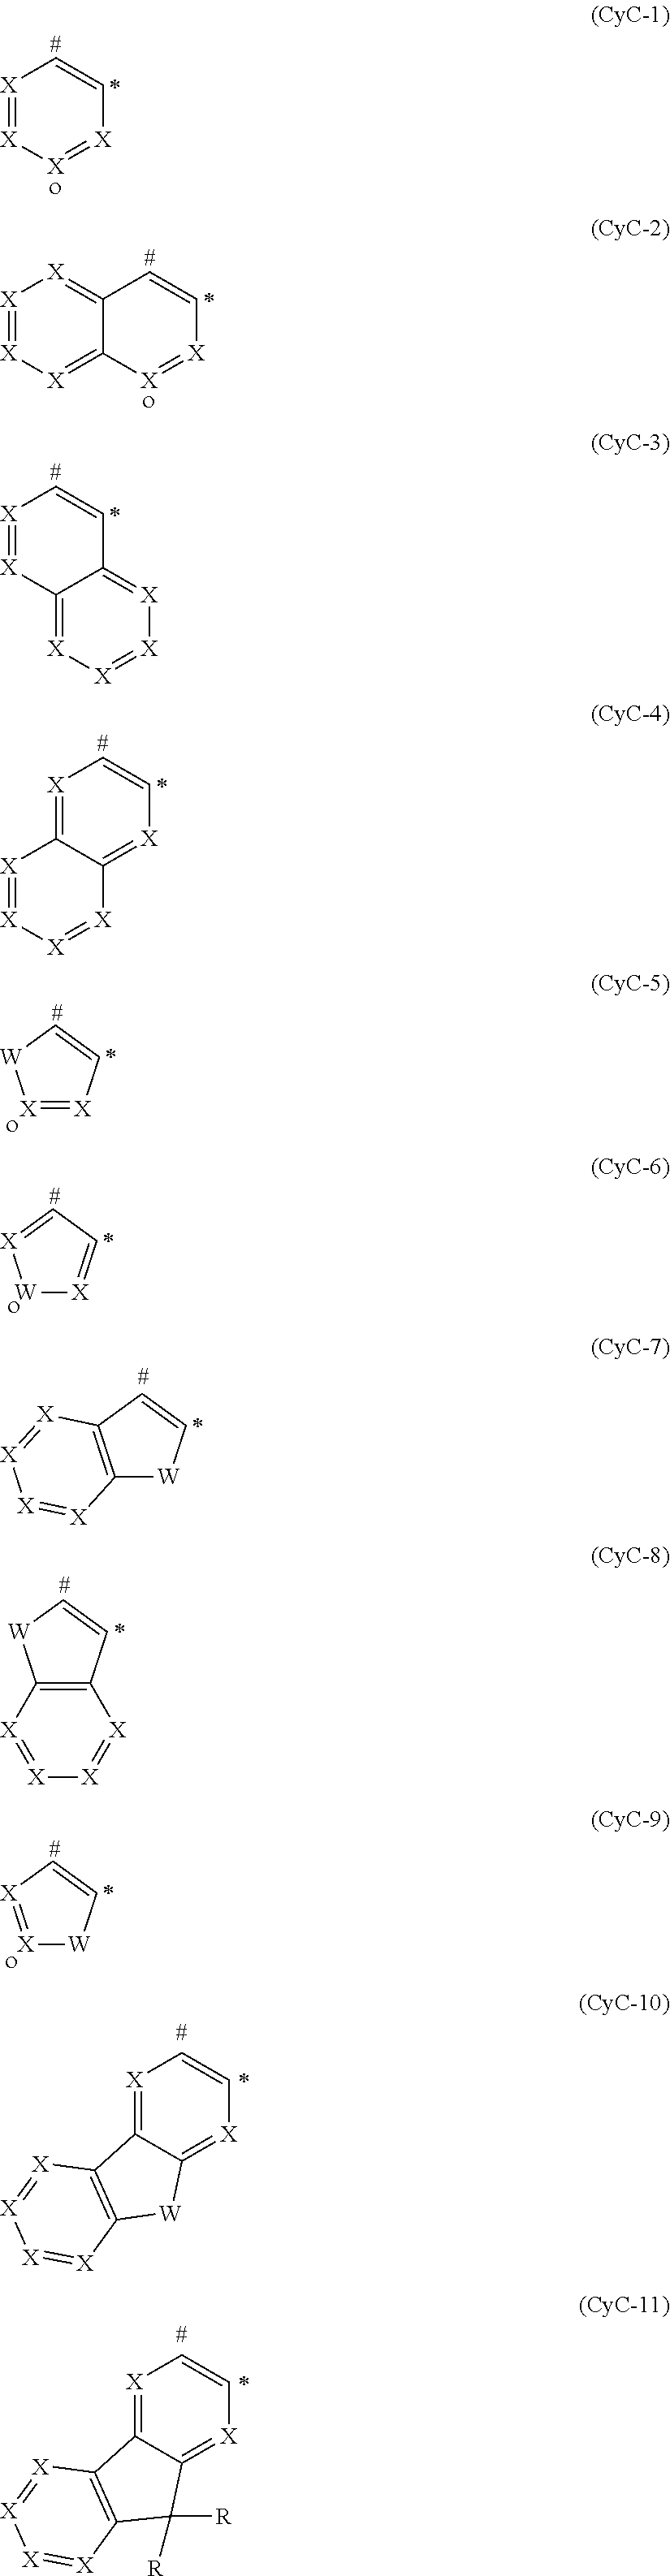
[X]1=[X][X]=[X]C=C1.C12=[X][X]=[X][X]=C1[X]=[X]C=C2.[X]1=[X]C2=[X][X]=[X][X]=C2C=C1.[X]1=C2C(=[X]C=C1)[X]=[X][X]=[X]2.[X]1=[X]C=C[W]1.[W]1[X]=CC=[X]1.C12=C(C=C[W]1)[X]=[X][X]=[X]2.[X]1=[X]C2=C([X]=[X]1)C=C[W]2.[X]1=[X]C=C[W]1.[X]1=C2C(=[X]C=C1)[W]C1=C2[X]=[X][X]=[X]1.[X]1=C2C(=[X]C=C1)C([R])([R])C1=C2[X]=[X][X]=[X]1
